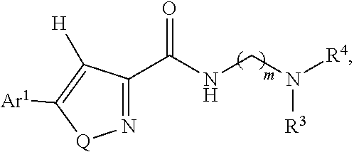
N1=C(C(NCN([R4])[R3])=O)C([H])=C([Ar1])[Q]1
